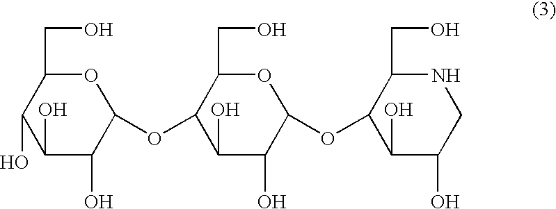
O1C(CO)C(O)C(O)C(O)C1OC1C(CO)OC(OC2C(CO)NCC(O)C2O)C(O)C1O
